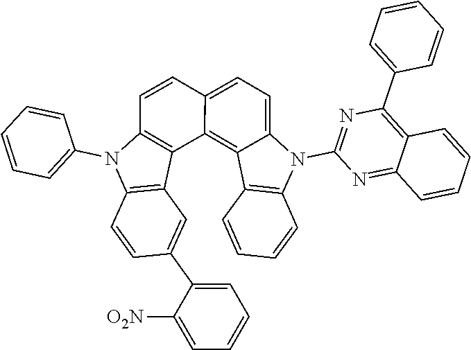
C1=C2C(=C3C(=C1)N(C1=NC(C4=CC=CC=C4)=C4C(=N1)C=CC=C4)C1=C3C=CC=C1)C1=C(N(C3=CC=CC=C3)C3=C1C=C(C1=CC=CC=C1[O2N])C=C3)C=C2
